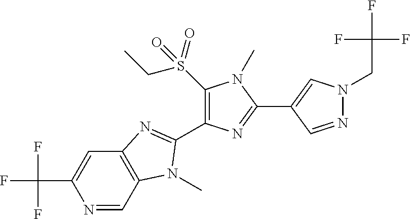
N1=CC2=C(C=C1C(F)(F)F)N=C(C1=C(S(CC)(=O)=O)N(C)C(C3=CN(CC(F)(F)F)N=C3)=N1)N2C
